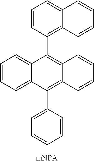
C1=CC=C2C(=C1)C(C1=C3C(=CC=C1)C=CC=C3)=C1C(=C2C2=CC=CC=C2)C=CC=C1
